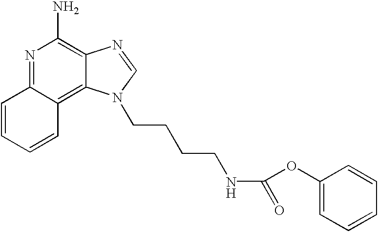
N1=C2C(=C3C(=C1N)N=CN3CCCCNC(OC1=CC=CC=C1)=O)C=CC=C2
